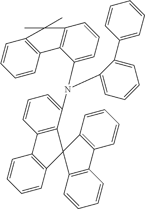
C1=CC2=C(C=C1)C1(C3=C2C=CC=C3)C2=C(C=CC=C2)C2=C1C(N(C1=CC=CC=C1C1=CC=CC=C1)C1=CC=CC3=C1C1=C(C=CC=C1)C3(C)C)=CC=C2
